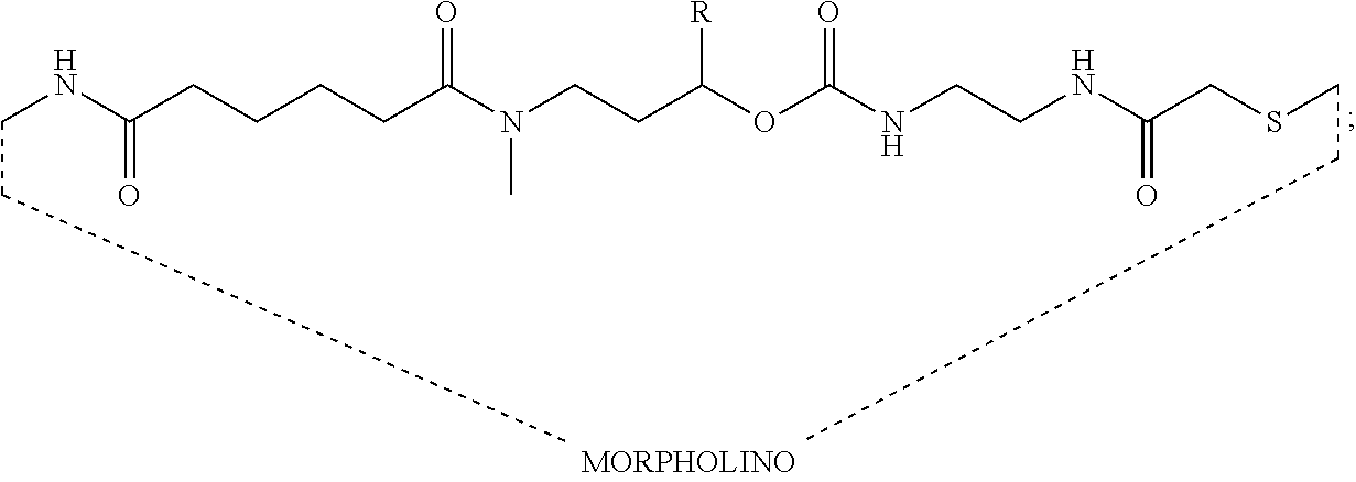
C(CC)NC(=O)CCCCC(N(CCC(OC(NCCNC(CSCCC)=O)=O)[R])C)=O
